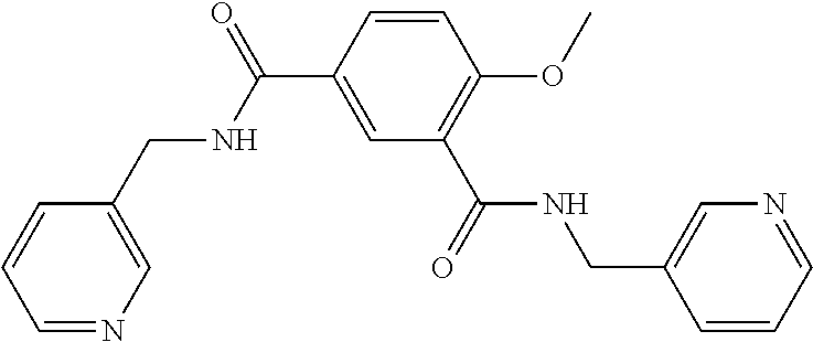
C1=C(CNC(C2=CC(C(=O)NCC3=CN=CC=C3)=C(OC)C=C2)=O)C=CC=N1
